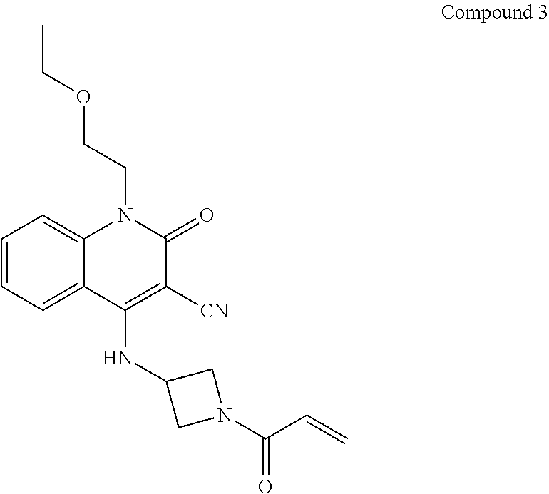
C1=CC=C2C(=C1)N(CCOCC)C(=O)C([CN])=C2NC1CN(C(C=C)=O)C1
